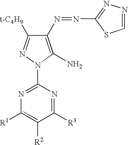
C1(N=NC2=NN=CS2)=C(N)N(C2=NC([R1])=C([R2])C([R3])=N2)N=C1[t-C4H9]
